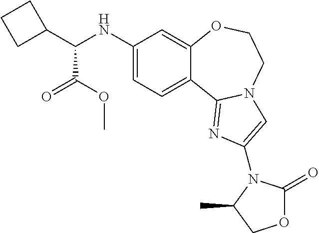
C1(NC(C2CCC2)C(OC)=O)=CC=C2C(=C1)OCCN1C2=NC(N2C(=O)OCC2C)=C1
